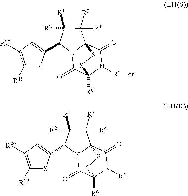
C1([R1])([R2])C(C2=CC([R20])=C([R19])S2)N2C3(C1([R3])[R4])C(=O)N([R5])C([R6])(C2=O)SS3.C1([R1])([R2])C(C2=CC([R20])=C([R19])S2)N2C3(C1([R3])[R4])C(=O)N([R5])C([R6])(C2=O)SS3
